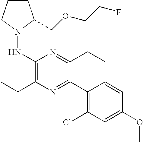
N(C1=C(CC)N=C(C2=C(Cl)C=C(OC)C=C2)C(CC)=N1)N1CCCC1COCCF
